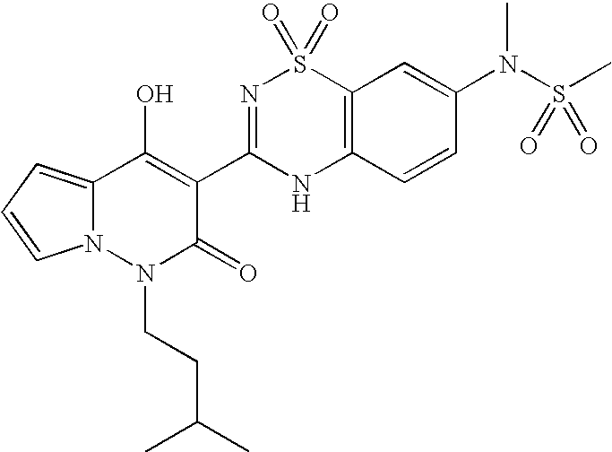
C12=CC=CN1N(CCC(C)C)C(=O)C(C1=NS(=O)(=O)C3=C(N1)C=CC(N(S(C)(=O)=O)C)=C3)=C2O
